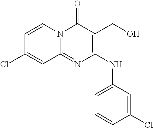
C1=CN2C(=NC(NC3=CC=CC(Cl)=C3)=C(CO)C2=O)C=C1Cl
